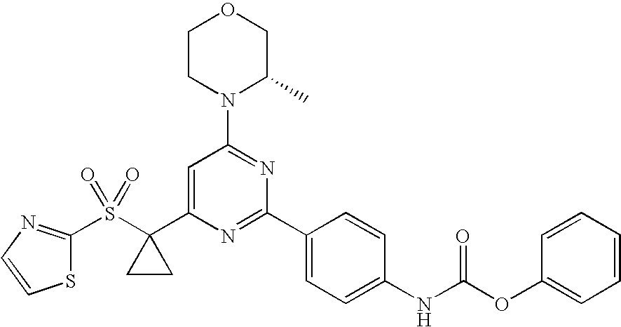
S1C(S(C2(C3=CC(N4C(C)COCC4)=NC(C4=CC=C(NC(OC5=CC=CC=C5)=O)C=C4)=N3)CC2)(=O)=O)=NC=C1
